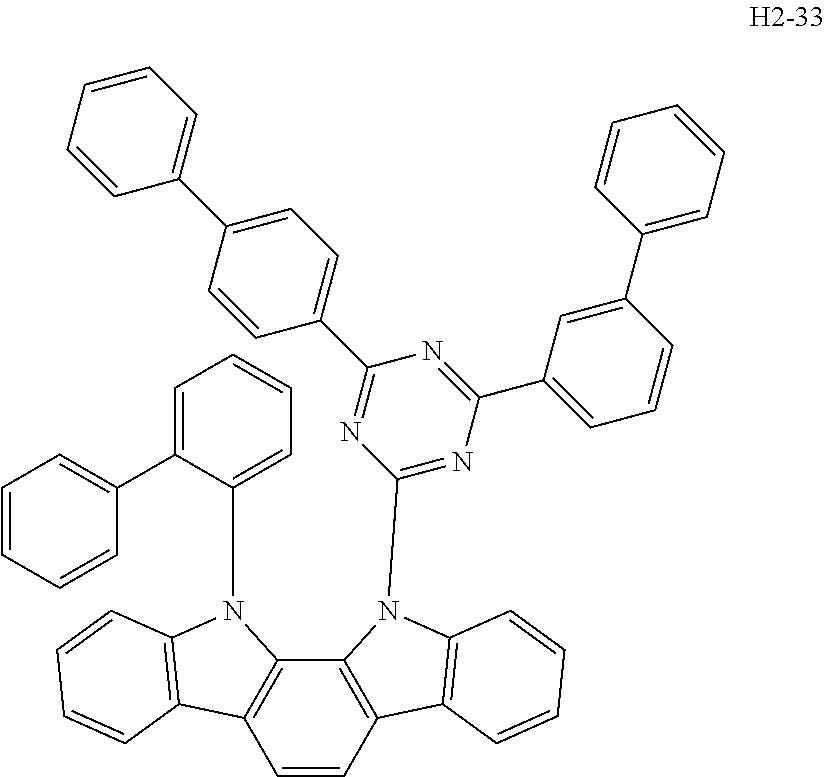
C1=CC2=C(C3=C1C1=C(N3C3=CC=CC=C3C3=CC=CC=C3)C=CC=C1)N(C1=NC(C3=CC=CC(C4=CC=CC=C4)=C3)=NC(C3=CC=C(C4=CC=CC=C4)C=C3)=N1)C1=C2C=CC=C1
